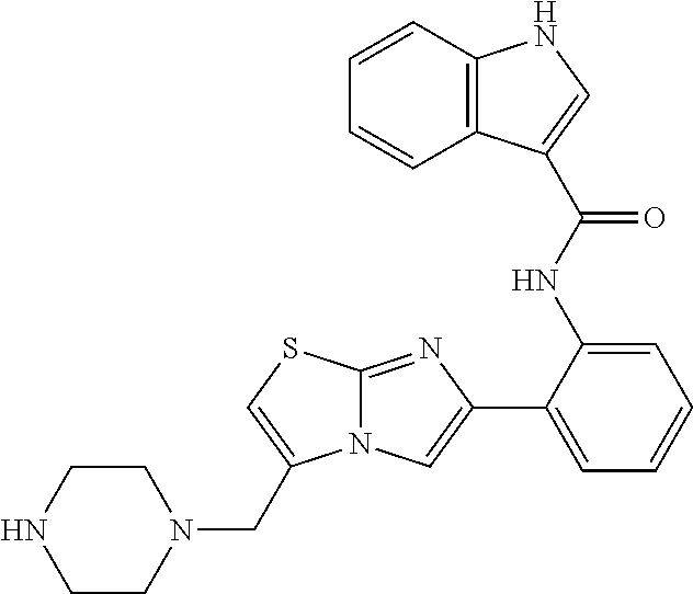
C1(C2=CC=CC=C2NC(=O)C2=CNC3=C2C=CC=C3)=CN2C(=N1)SC=C2CN1CCNCC1
